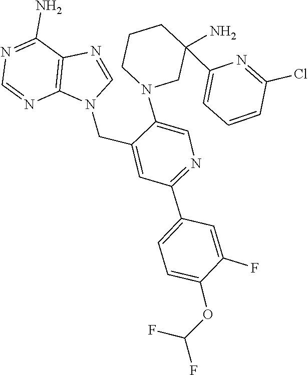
C1=NC2=C(N1CC1=CC(C3=CC=C(OC(F)F)C(F)=C3)=NC=C1N1CC(C3=CC=CC(Cl)=N3)(N)CCC1)N=CN=C2N
